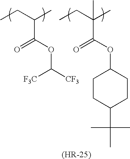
CCC(C)C(OC([CF3])[CF3])=O.CCC(C)(C)C(OC1CCC(C(C)(C)C)CC1)=O
